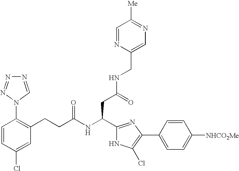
C(C1=NC(C2=CC=C([NHCO2Me])C=C2)=C(Cl)N1)(CC(=O)NCC1=CN=C([Me])C=N1)NC(CCC1=C(N2N=NN=C2)C=CC(Cl)=C1)=O
